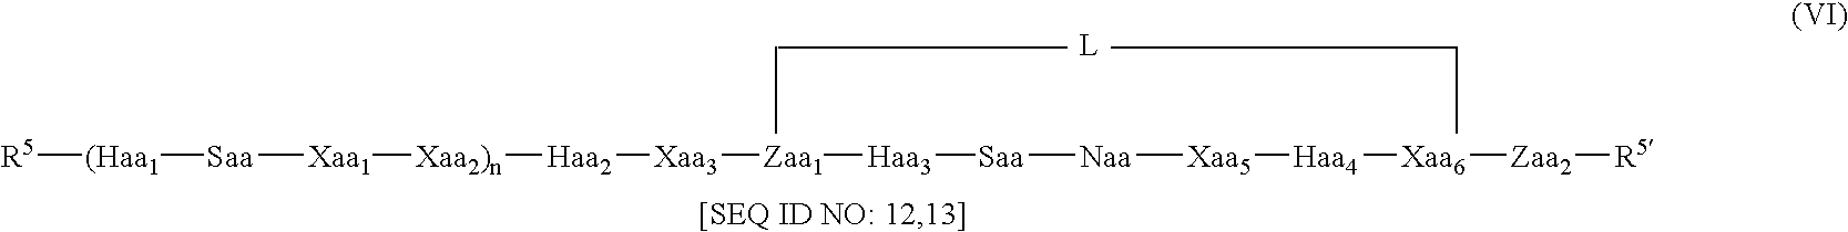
[R5][(Haa1][Saa][Xaa1][Xaa2)n][Haa2][Xaa3][Zaa1][Haa3][Saa][Naa][Xaa5][Haa4][Xaa6][Zaa2][R5]
